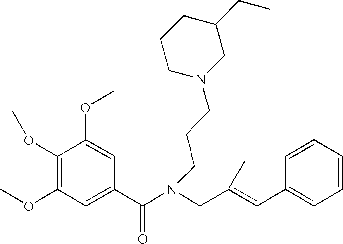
C1(OC)=C(OC)C=C(C(N(CC(=CC2=CC=CC=C2)C)CCCN2CC(CC)CCC2)=O)C=C1OC
